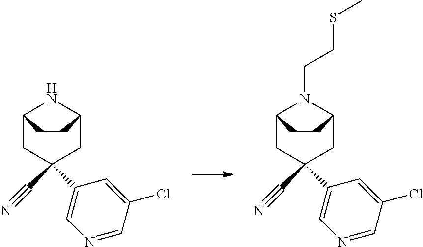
C1(C#N)(C2=CN=CC(Cl)=C2)CC2NC(C1)CC2.C1(C#N)(C2=CN=CC(Cl)=C2)CC2N(CCSC)C(C1)CC2
